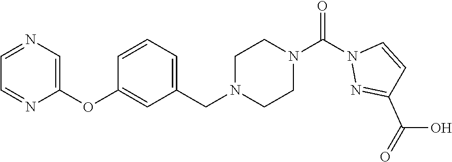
C1=NC=C(OC2=CC(CN3CCN(C(N4N=C(C(=O)O)C=C4)=O)CC3)=CC=C2)N=C1
